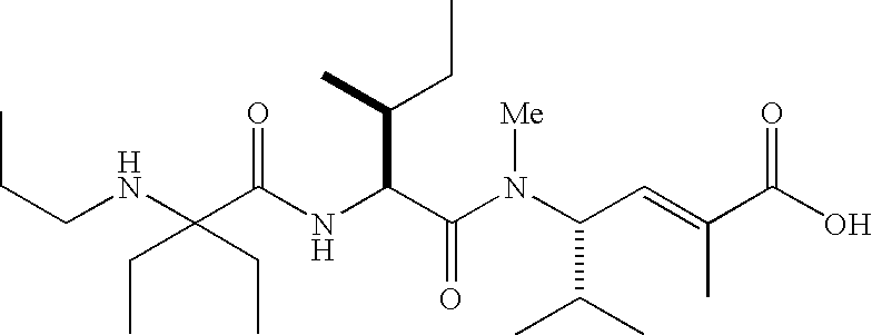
N(C(C(N(C(C(C)C)C=C(C)C(O)=O)[Me])=O)C(CC)C)C(C(NCCC)(CC)CC)=O
